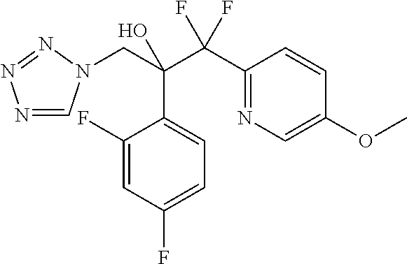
N1=CN(CC(C(C2=NC=C(OC)C=C2)(F)F)(O)C2=CC=C(F)C=C2F)N=N1
